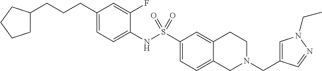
C1(CCCC2CCCC2)=CC=C(NS(C2=CC=C3C(=C2)CCN(CC2=CN(CC)N=C2)C3)(=O)=O)C(F)=C1
